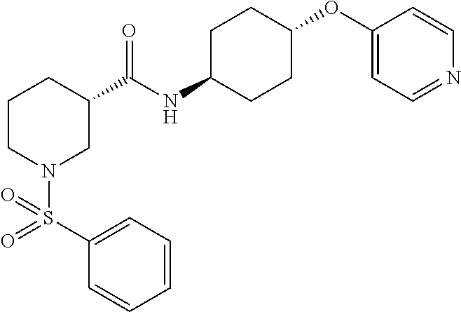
C1CN(S(C2=CC=CC=C2)(=O)=O)CC(C(NC2CCC(OC3=CC=NC=C3)CC2)=O)C1
